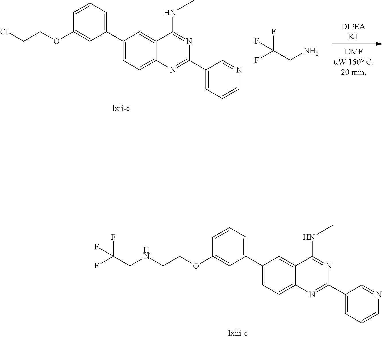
C1(C2=CC=CC(OCCCl)=C2)=CC=C2C(=C1)C(NC)=NC(C1=CC=CN=C1)=N2.C(CN)(F)(F)F.C1(C2=CC=CC(OCCNCC(F)(F)F)=C2)=CC=C2C(=C1)C(NC)=NC(C1=CC=CN=C1)=N2
